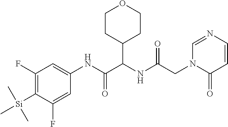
C1(F)=C([Si](C)(C)C)C(F)=CC(NC(C(NC(CN2C(=O)C=CN=C2)=O)C2CCOCC2)=O)=C1
